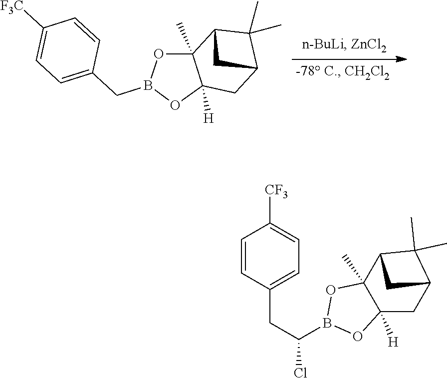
C1([F3C])=CC=C(CB2OC3([H])C(C)(O2)C2C(C)(C)C(C3)C2)C=C1.B1(C(CC2=CC=C([CF3])C=C2)Cl)OC2([H])C(C)(O1)C1C(C)(C)C(C2)C1
